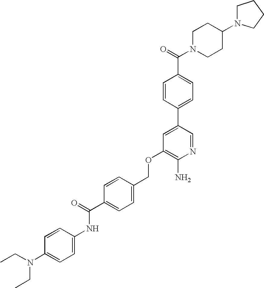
C(OC1=C(N)N=CC(C2=CC=C(C(=O)N3CCC(N4CCCC4)CC3)C=C2)=C1)C1=CC=C(C(=O)NC2=CC=C(N(CC)CC)C=C2)C=C1
